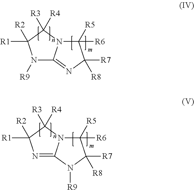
N1([R9])C2=NC([R7])([R8])C([R5])([R6])N2C([R3])([R4])C1([R2])[R1].N1=C2N(C([R3])([R4])C1([R2])[R1])C([R5])([R6])C([R7])([R8])N2[R9]
